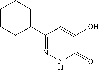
C1(C2=NNC(=O)C(O)=C2)CCCCC1
